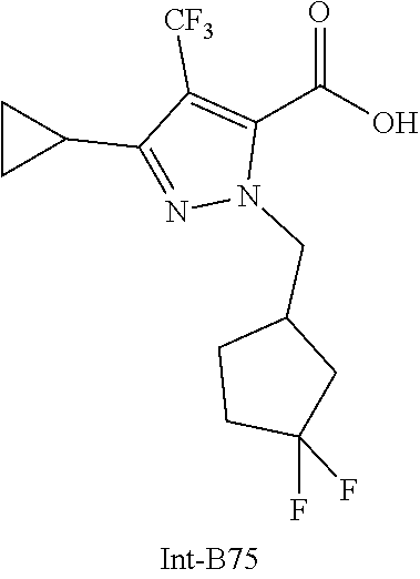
N1=C(C2CC2)C([CF3])=C(C(=O)O)N1CC1CCC(F)(F)C1
